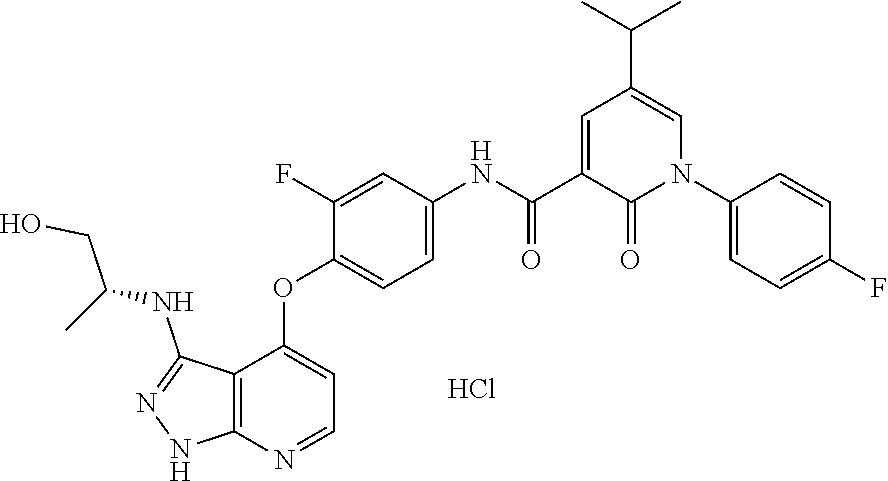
C1=C(F)C(OC2=CC=NC3=C2C(NC(CO)C)=NN3)=CC=C1NC(C1=CC(C(C)C)=CN(C2=CC=C(F)C=C2)C1=O)=O.Cl
